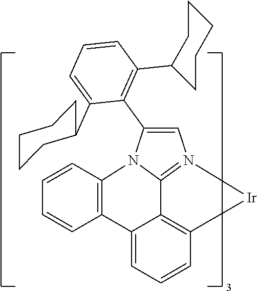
C12=N3[Ir]C4=C1C(=CC=C4)C1=C(N2C(C2=C(C4CCCCC4)C=CC=C2C2CCCCC2)=C3)C=CC=C1
